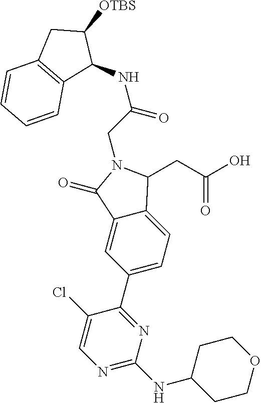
N1(CC(=O)NC2C([OTBS])CC3=C2C=CC=C3)C(=O)C2=CC(C3=NC(NC4CCOCC4)=NC=C3Cl)=CC=C2C1CC(O)=O
